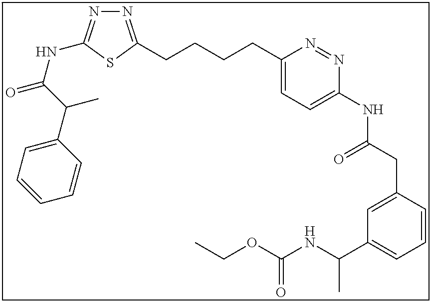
N1=C(CCCCC2=CC=C(NC(CC3=CC(C(NC(OCC)=O)C)=CC=C3)=O)N=N2)SC(NC(=O)C(C2=CC=CC=C2)C)=N1
